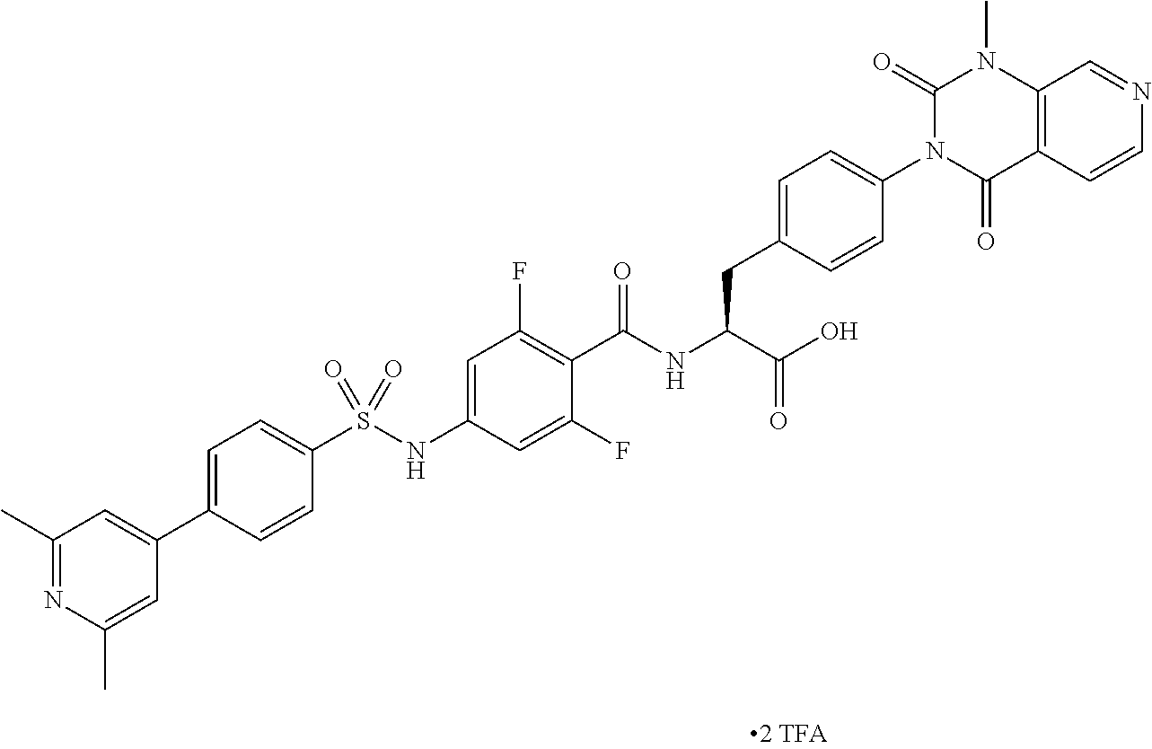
C12=C(C(=O)N(C3=CC=C(CC(C(=O)O)NC(=O)C4=C(F)C=C(NS(C5=CC=C(C6=CC(C)=NC(C)=C6)C=C5)(=O)=O)C=C4F)C=C3)C(=O)N1C)C=CN=C2
